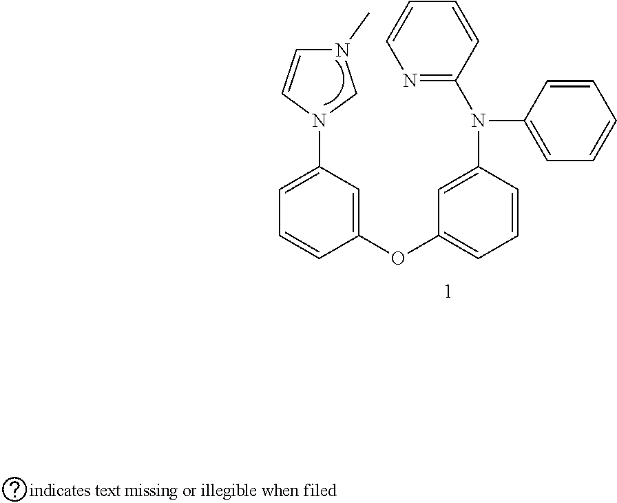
C1=C(N2CN(C)C=C2)C=C(OC2=CC=CC(N(C3=NC=CC=C3)C3=CC=CC=C3)=C2)C=C1
